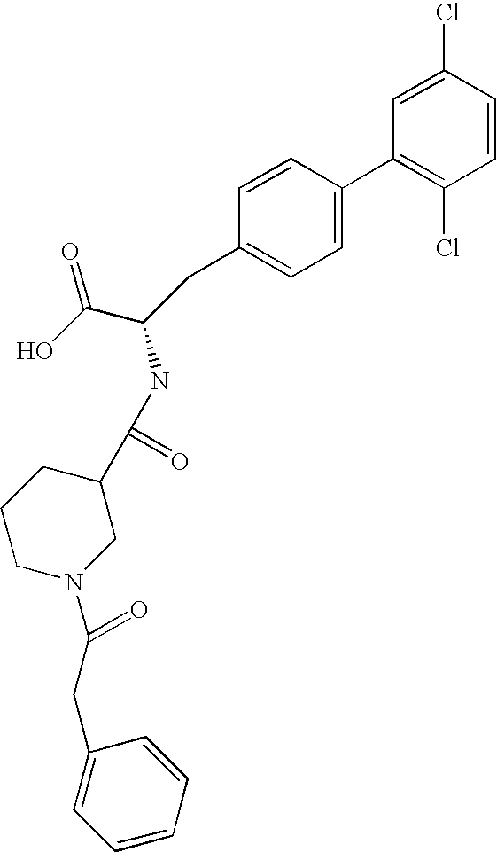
C1=C(Cl)C=CC(Cl)=C1C1=CC=C(CC(C(O)=O)NC(C2CCCN(C(=O)CC3=CC=CC=C3)C2)=O)C=C1
